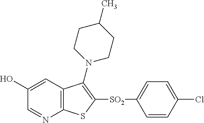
C1(O)=CC2=C(N=C1)SC([SO2]C1=CC=C(Cl)C=C1)=C2N1CCC(C)CC1
